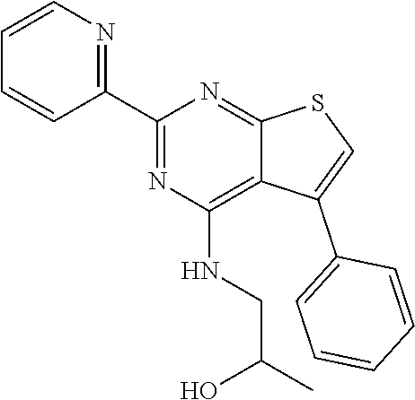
C1(C2=NC(NCC(C)O)=C3C(=N2)SC=C3C2=CC=CC=C2)=NC=CC=C1
